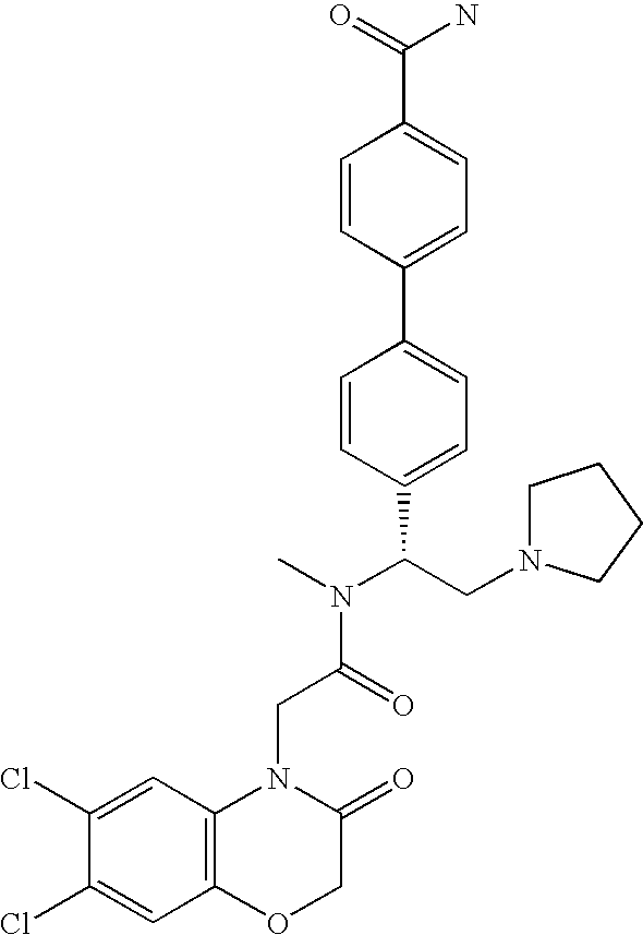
C1=CC(C2=CC=C(C(CN3CCCC3)N(C)C(=O)CN3C4=C(OCC3=O)C=C(Cl)C(Cl)=C4)C=C2)=CC=C1C(N)=O
